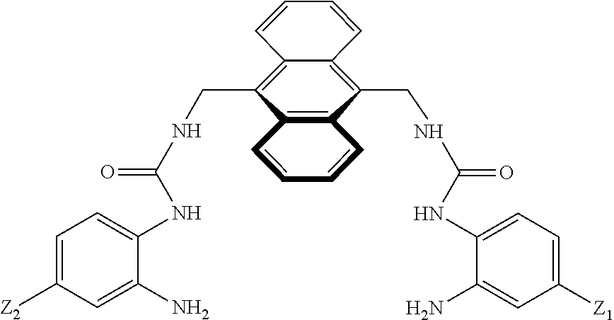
C1=C([Z2])C=C(N)C(NC(NCC2=C3C(=C(CNC(NC4=CC=C([Z1])C=C4N)=O)C4=C2C=CC=C4)C=CC=C3)=O)=C1
